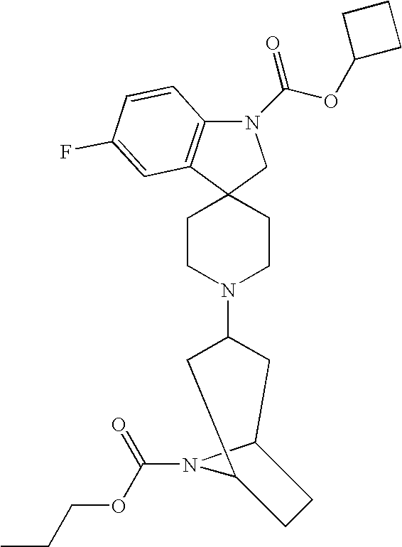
N1(C(=O)OC2CCC2)C2=C(C3(C1)CCN(C1CC4N(C(OCCC)=O)C(C1)CC4)CC3)C=C(F)C=C2
